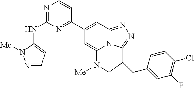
N1=C(NC2=CC=NN2[Me])N=C(C2=CC3=NN=C4N3C(=C2)N([Me])CC4CC2=CC(F)=C(Cl)C=C2)C=C1
